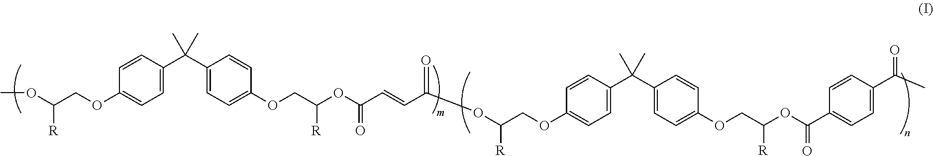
C1=C(C(C2=CC=C(OCC(OC(C=CC(=O)OC([R])COC3=CC=C(C(C4=CC=C(OCC(OC(C5=CC=C(C(C)=O)C=C5)=O)[R])C=C4)(C)C)C=C3)=O)[R])C=C2)(C)C)C=CC(OCC(OC)[R])=C1
